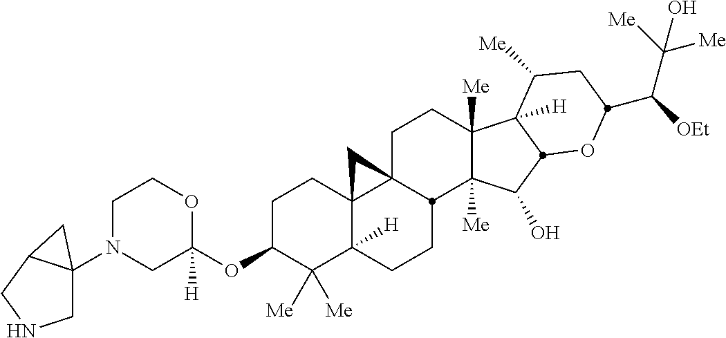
C1N(C23CNCC2C3)CC(OC2C([Me])([Me])C3([H])C4(CC2)C2(CCC5([Me])C([Me])(C(O)C6C5([H])C([Me])CC(C([OEt])C([Me])([Me])O)O6)C2CC3)C4)([H])OC1
